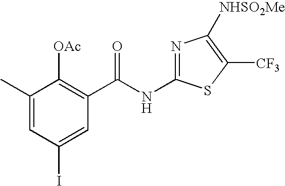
C1(C)=CC(I)=CC(C(NC2=NC([NHSO2Me])=C([CF3])S2)=O)=C1[OAc]
